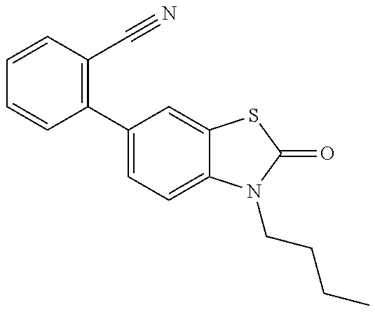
C1=CC(C2=CC=C3C(=C2)SC(=O)N3CCCC)=C(C#N)C=C1
